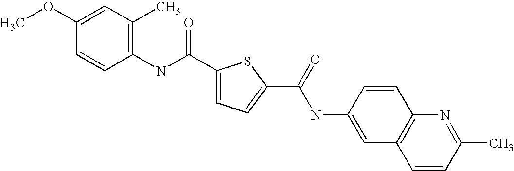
C1(C(NC2=C(C)C=C(OC)C=C2)=O)=CC=C(C(=O)NC2=CC3=C(C=C2)N=C(C)C=C3)S1
